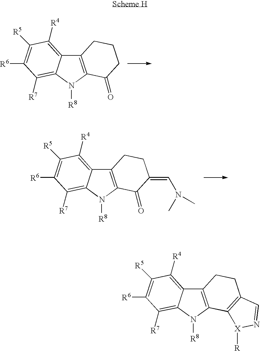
C12=C(N([R8])C3=C([R7])C([R6])=C([R5])C([R4])=C13)C(=O)CCC2.C12=C(N([R8])C3=C([R7])C([R6])=C([R5])C([R4])=C13)C(=O)C(=CN(C)C)CC2.C12=C(N([R8])C3=C([R7])C([R6])=C([R5])C([R4])=C13)C1=C(CC2)C=N[X]1[R]
